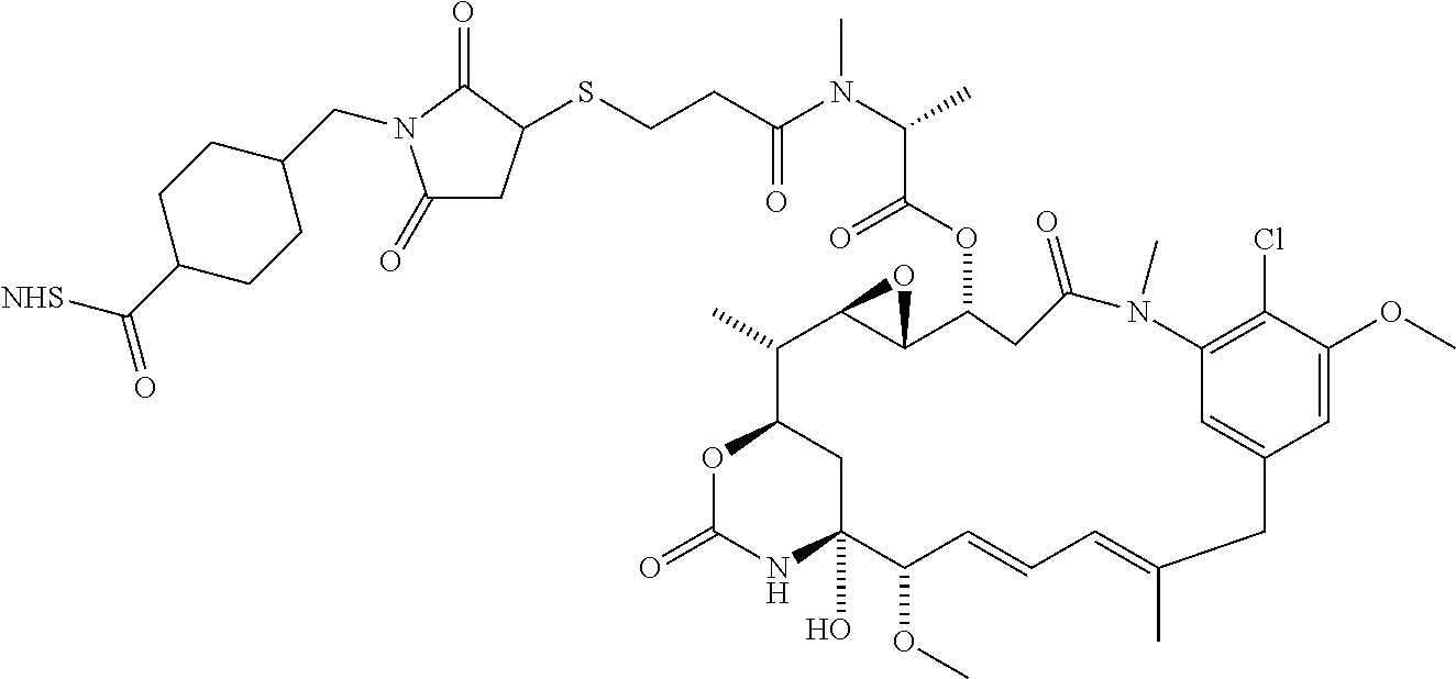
C1=C(OC)C(Cl)=C2C=C1CC(C)=CC=CC(OC)C1(O)NC(=O)OC(C1)C(C)C1C(O1)C(OC(=O)C(C)N(C)C(=O)CCSC1CC(=O)N(CC3CCC(C(=O)[NHS])CC3)C1=O)CC(=O)N2C
